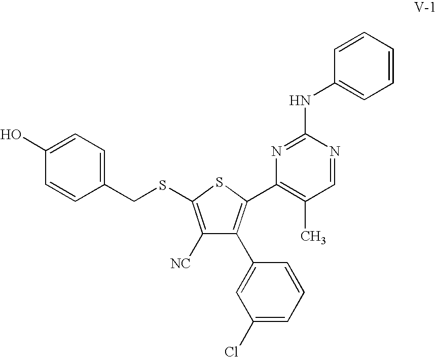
C1(CSC2=C([NC])C(C3=CC(Cl)=CC=C3)=C(C3=C(C)C=NC(NC4=CC=CC=C4)=N3)S2)=CC=C(O)C=C1
